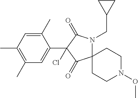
C1(C)=CC(C)=C(C)C=C1C1(Cl)C(=O)C2(N(CC3CC3)C1=O)CCN(OC)CC2
